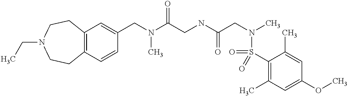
C1(CN(C(CNC(CN(C)S(C2=C(C)C=C(OC)C=C2C)(=O)=O)=O)=O)C)=CC2=C(C=C1)CCN(CC)CC2
